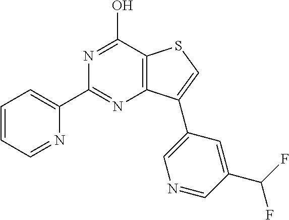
N1=C(C2=CC=CC=N2)N=C(O)C2=C1C(C1=CN=CC(C(F)F)=C1)=CS2
